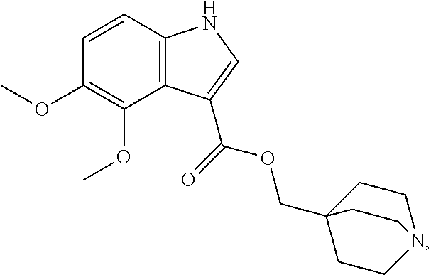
C1(OC)=C(OC)C=CC2=C1C(C(OCC13CCN(CC1)CC3)=O)=CN2
